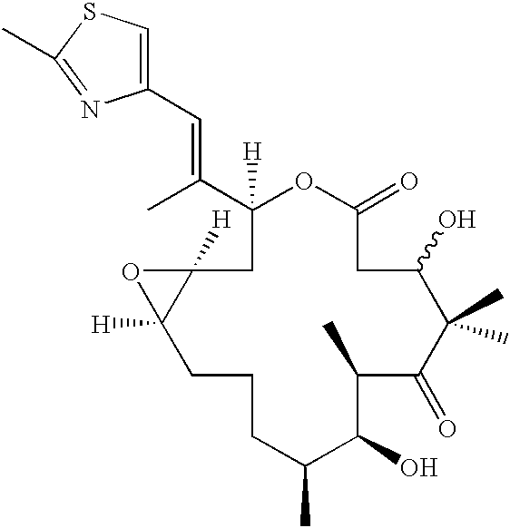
C1([H])(C(C)=CC2=CSC(C)=N2)CC2([H])C([H])(CCCC(C)C(O)C(C)C(=O)C(C)(C)C(O)CC(=O)O1)O2
